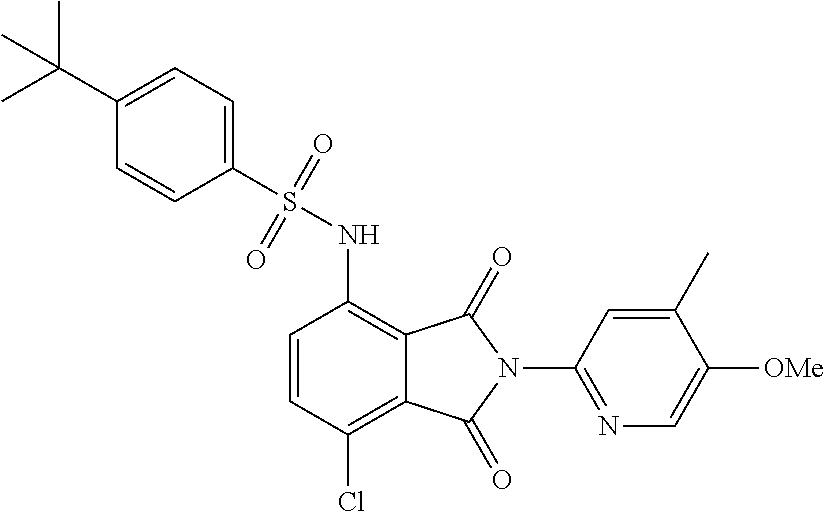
C1=CC(Cl)=C2C(=C1NS(C1=CC=C(C(C)(C)C)C=C1)(=O)=O)C(=O)N(C1=NC=C([OMe])C(C)=C1)C2=O
